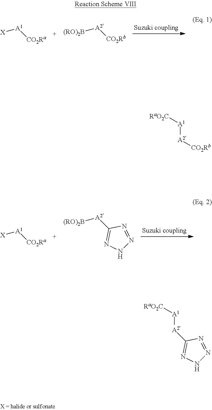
[CO2Rb][A2][(RO)2B].[X][A1][CO2Ra].[X][A1][CO2Ra].N1N=NC([A2][(RO)2B])=N1.N1N=NC([A2][A1][RaO2C])=N1.[A2]([A1][RaO2C])[CO2Rb]
